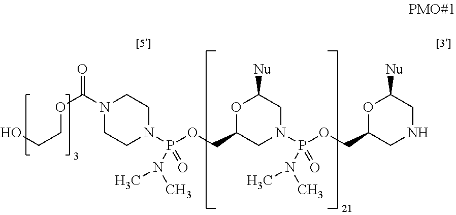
O=C(N1CCN(P(OCC2CN(P(OCC3CNCC([Nu])O3)(N(C)C)=O)CC([Nu])O2)(=O)N(C)C)CC1)OCCO
